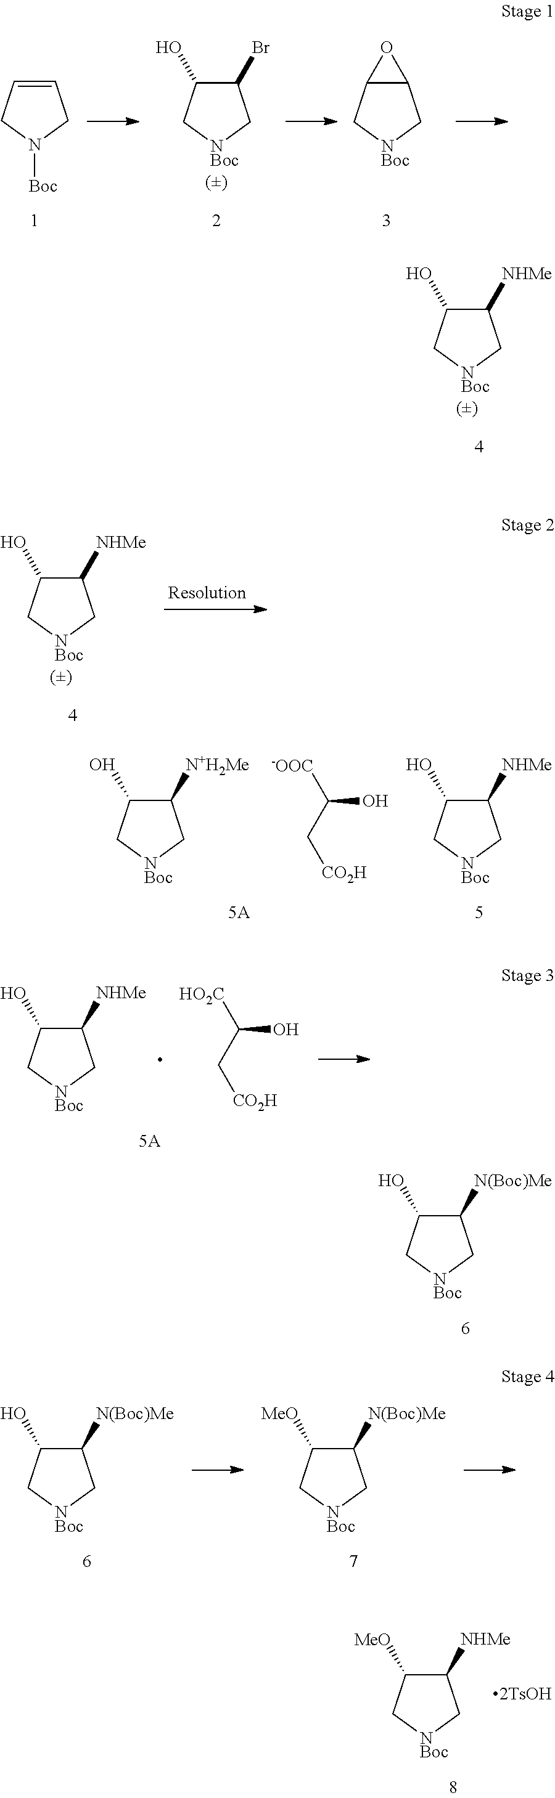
C1(Br)C(O)C[NBoc]C1.C1=CCN([Boc])C1.C12C(C[NBoc]C1)O2.C1([NHMe])C(O)C[NBoc]C1.C1([N(Boc)Me])C(O)C[NBoc]C1.C1([NHMe])C(O)C[NBoc]C1.C1([N+H2Me])C(O)C[NBoc]C1.[-OOC]C(C[CO2H])O.C1([NHMe])C(O)C[NBoc]C1.C1([NHMe])C(O)C[NBoc]C1.[HO2C]C(C[CO2H])O.C1([N(Boc)Me])C([MeO])C[NBoc]C1.C1([N(Boc)Me])C(O)C[NBoc]C1.C1([NHMe])C([MeO])C[NBoc]C1
